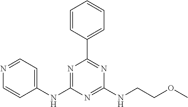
C1(NC2=NC(C3=CC=CC=C3)=NC(NCCOC)=N2)=CC=NC=C1
